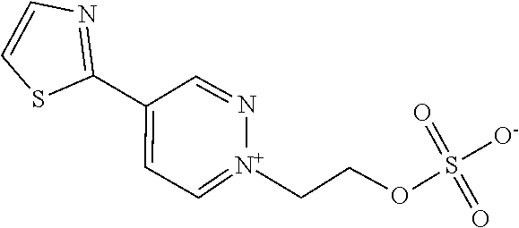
S1C(C2=CC=[N+](CCOS(=O)([O-])=O)N=C2)=NC=C1
